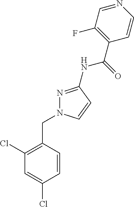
C1=CC(CN2N=C(NC(=O)C3=C(F)C=NC=C3)C=C2)=C(Cl)C=C1Cl
